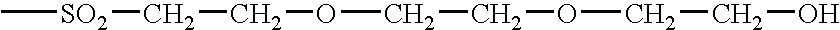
C[SO2]CCOCCOCCO
